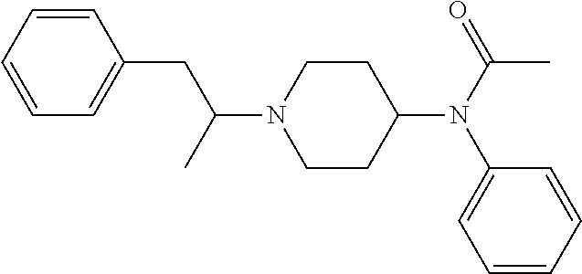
C1=CC=CC=C1CC(N1CCC(N(C2=CC=CC=C2)C(C)=O)CC1)C
